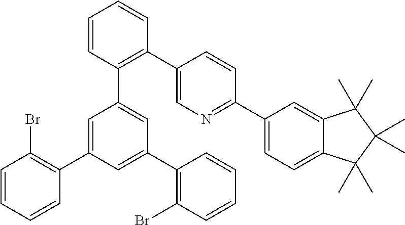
BrC1=C(C2=CC(C3=C(C4=CN=C(C5=CC=C6C(=C5)C(C)(C)C(C)(C)C6(C)C)C=C4)C=CC=C3)=CC(C3=C(Br)C=CC=C3)=C2)C=CC=C1
